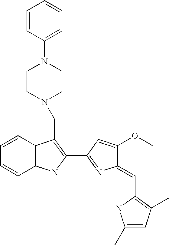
C1=CC(N2CCN(CC3=C(C4=NC(=CC5=C(C)C=C(C)N5)C(OC)=C4)NC4=C3C=CC=C4)CC2)=CC=C1
